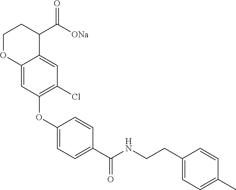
C1(OC2=C(Cl)C=C3C(=C2)OCCC3C([ONa])=O)=CC=C(C(NCCC2=CC=C(C)C=C2)=O)C=C1
